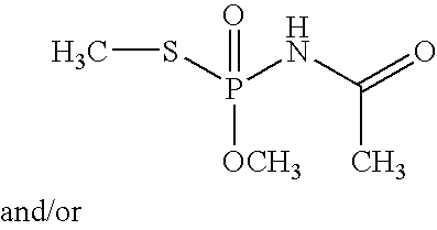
CSP(NC(=O)C)(=O)[OCH3]
